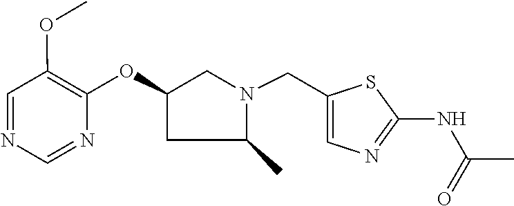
C1C(C)N(CC2=CN=C(NC(=O)C)S2)CC1OC1=C(OC)C=NC=N1
